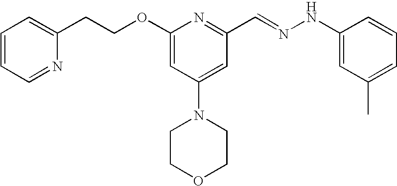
C1(CCOC2=CC(N3CCOCC3)=CC(C=NNC3=CC(C)=CC=C3)=N2)=CC=CC=N1
